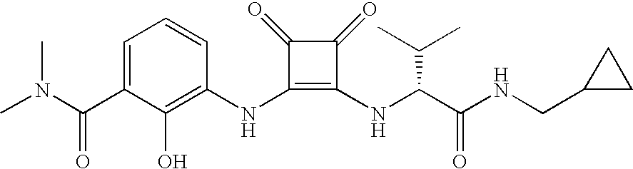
CN(C(C1=CC=CC(NC2=C(NC(C(NCC3CC3)=O)C(C)C)C(=O)C2=O)=C1O)=O)C
